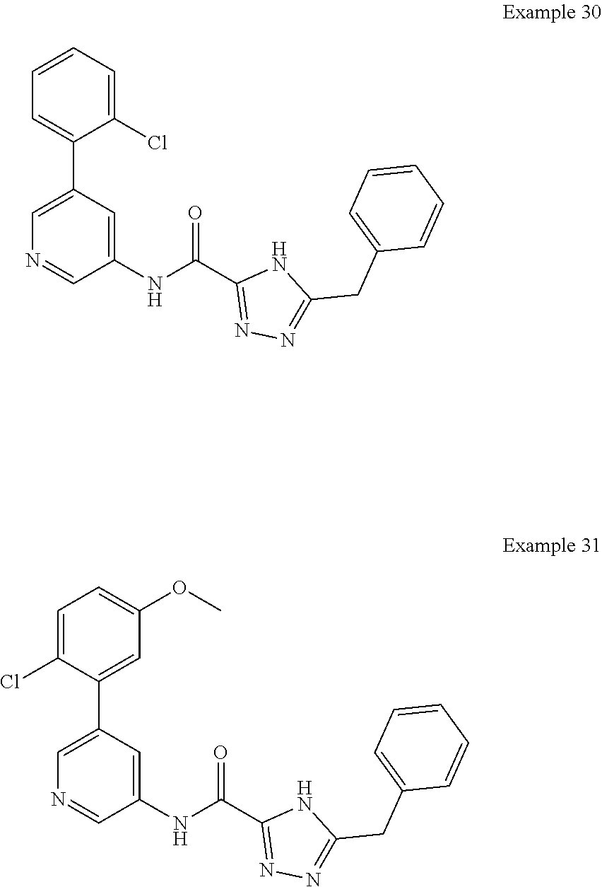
C1=C(C2=CC=CC=C2Cl)C=C(NC(C2=NN=C(CC3=CC=CC=C3)N2)=O)C=N1.C1=C(C2=CC(OC)=CC=C2Cl)C=C(NC(C2=NN=C(CC3=CC=CC=C3)N2)=O)C=N1
